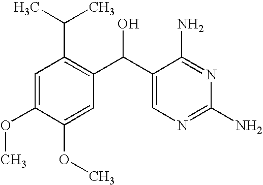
C1=C(OC)C(OC)=CC(C(C2=CN=C(N)N=C2N)O)=C1C(C)C
